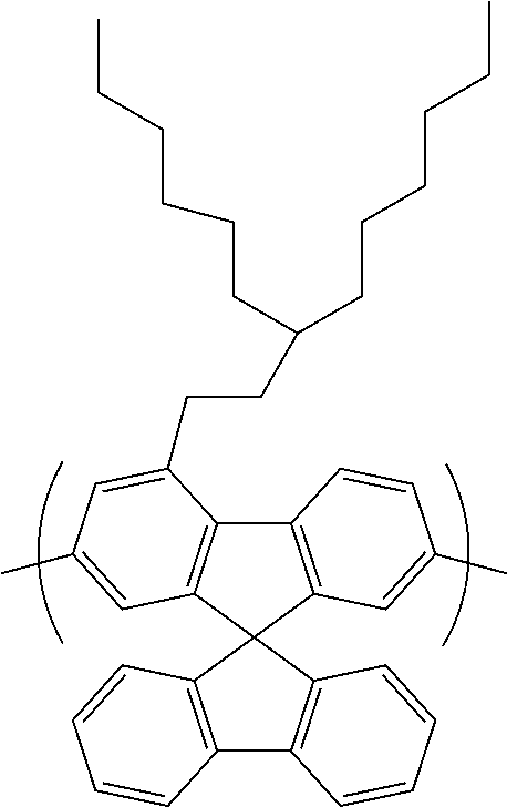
C12=C(C=C(C)C=C1)C1(C3=C2C(CCC(CCCCCC)CCCCCC)=CC(C)=C3)C2=C(C3=C1C=CC=C3)C=CC=C2
